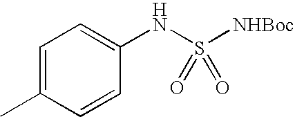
C1=C(C)C=CC(NS([NHBoc])(=O)=O)=C1
